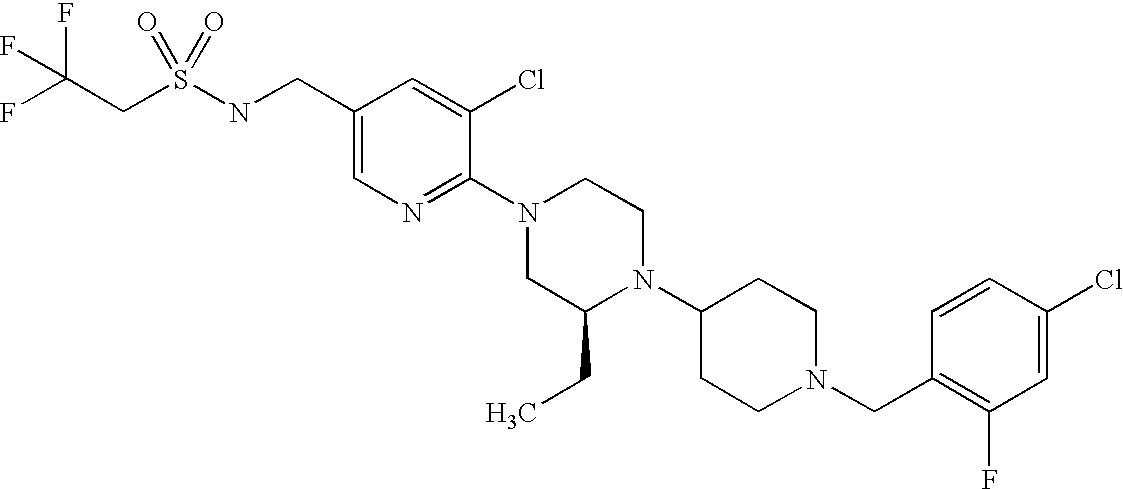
C1(Cl)=CC(F)=C(CN2CCC(N3C(CC)CN(C4=NC=C(CNS(CC(F)(F)F)(=O)=O)C=C4Cl)CC3)CC2)C=C1
